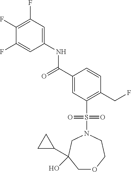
C1(F)=C(F)C=C(NC(C2=CC(S(=O)(=O)N3CC(C4CC4)(O)COCC3)=C(CF)C=C2)=O)C=C1F
